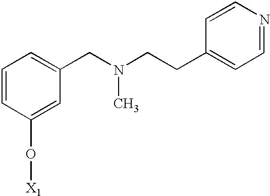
C1=CC(O[X1])=CC(CN(CCC2=CC=NC=C2)C)=C1
